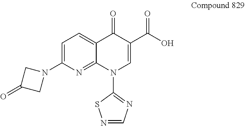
N1=CN=C(N2C=C(C(O)=O)C(=O)C3=CC=C(N4CC(=O)C4)N=C23)S1
